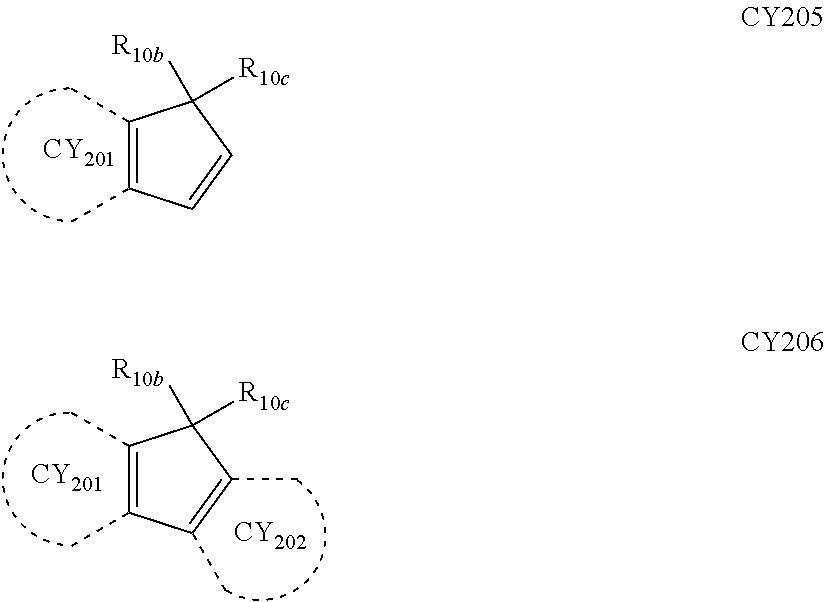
C1(C)=C(C)C=CC1([R10b])[R10c].[CY201].C1(C)=C(C)C(C)=C(C)C1([R10b])[R10c].[CY201].[CY202]
